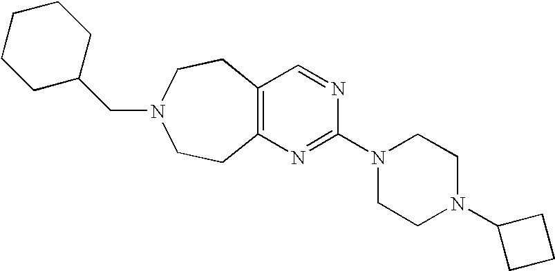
C12=C(N=C(N3CCN(C4CCC4)CC3)N=C1)CCN(CC1CCCCC1)CC2
